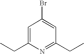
C1=C(CC)N=C(CC)C=C1Br
